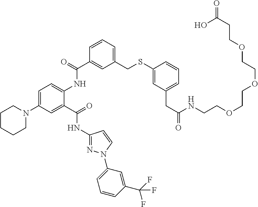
C1=C(N2CCCCC2)C=C(C(=O)NC2=NN(C3=CC=CC(C(F)(F)F)=C3)C=C2)C(NC(C2=CC(CSC3=CC(CC(=O)NCCOCCOCCOCCC(=O)O)=CC=C3)=CC=C2)=O)=C1
